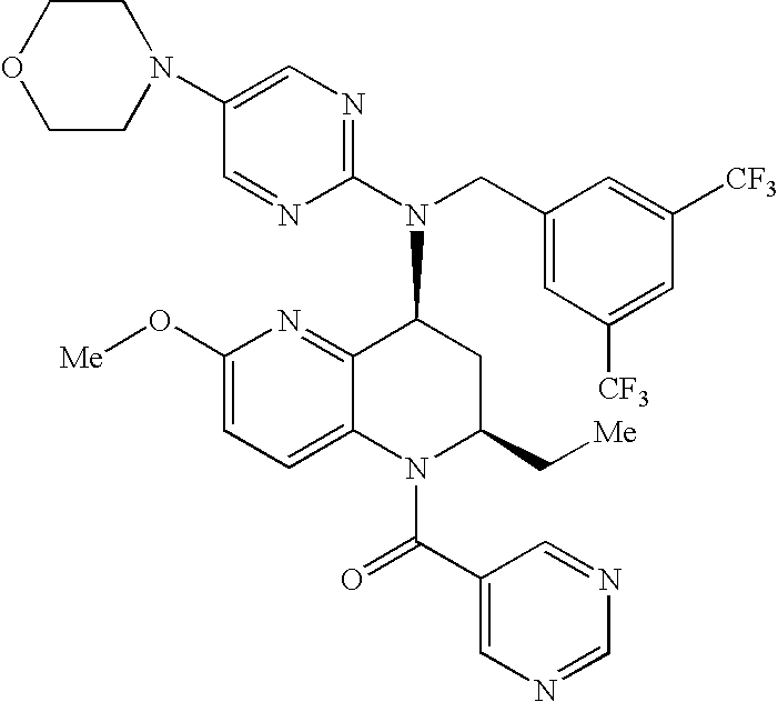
C1(N2CCOCC2)=CN=C(N(CC2=CC([CF3])=CC([CF3])=C2)C2C3=NC(O[Me])=CC=C3N(C(=O)C3=CN=CN=C3)C(C[Me])C2)N=C1
